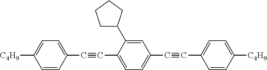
C1=CC(C#CC2=CC=C(C#CC3=CC=C([C4H9])C=C3)C=C2C2CCCC2)=CC=C1[C4H9]
